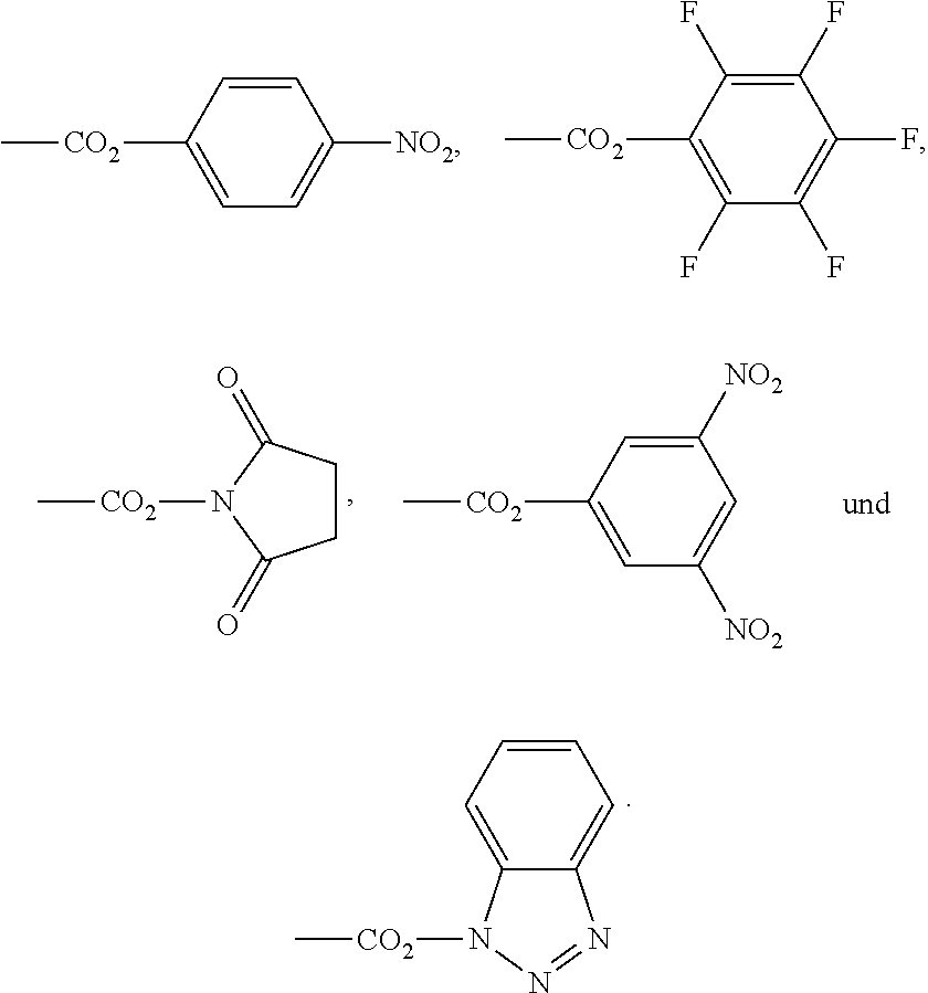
C1=CC([CO2]C)=CC=C1[NO2].C1(F)=C(F)C([CO2]C)=C(F)C(F)=C1F.C1CC(=O)N([CO2]C)C1=O.C1([NO2])=CC([CO2]C)=CC([NO2])=C1.C1=CC=C2C(=C1)N=NN2[CO2]C
